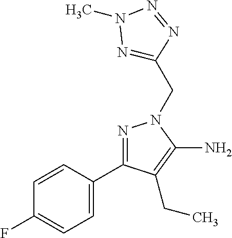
C1(C2=NN(CC3=NN(C)N=N3)C(N)=C2CC)=CC=C(F)C=C1
